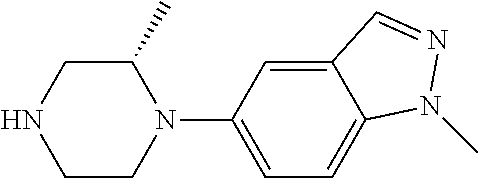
C1C(C)N(C2=CC=C3C(=C2)C=NN3C)CCN1
